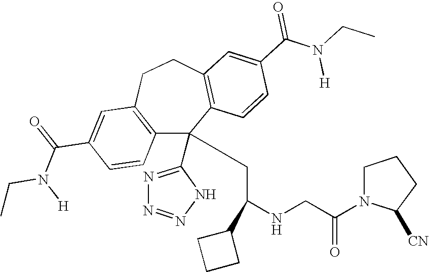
C1(C(=O)N(CC)[H])=CC2=C(C=C1)C(C1=NN=NN1)(CC(NCC(N1C([CN])CCC1)=O)C1CCC1)C1=C(CC2)C=C(C(N(CC)[H])=O)C=C1
